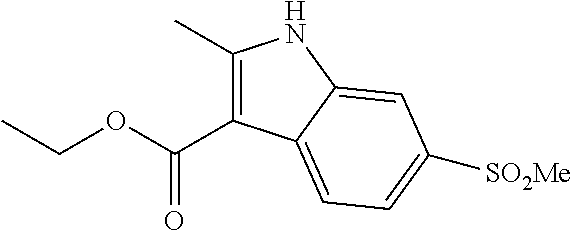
C1(C)=C(C(OCC)=O)C2=CC=C([SO2Me])C=C2N1
